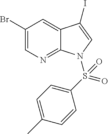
C1(Br)=CN=C2C(=C1)C(I)=CN2S(=O)(C1=CC=C(C)C=C1)=O
